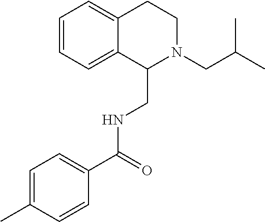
C1=CC=C2C(=C1)CCN(CC(C)C)C2CNC(C1=CC=C(C)C=C1)=O
